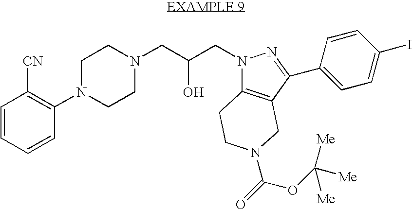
C1=CC=CC(N2CCN(CC(CN3C4=C(CN(C(=O)OC([Me])([Me])[Me])CC4)C(C4=CC=C(I)C=C4)=N3)O)CC2)=C1[CN]
